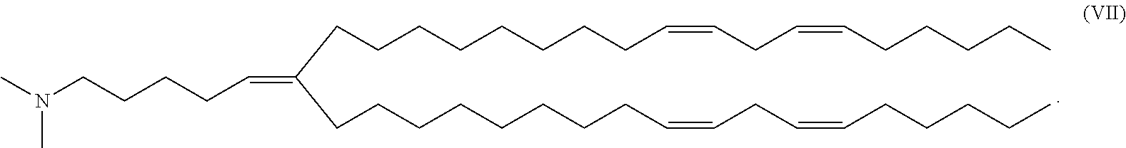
C(C=CCC=CCCCCC)CCCCCCCC(=CCCCCN(C)C)CCCCCCCCC=CCC=CCCCCC
